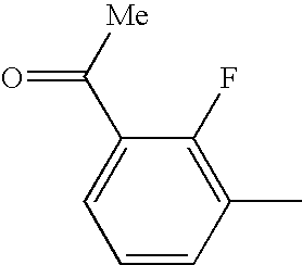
C1(F)=C(C)C=CC=C1C([Me])=O
